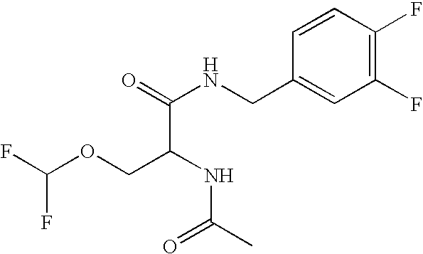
N(C(COC(F)F)C(NCC1=CC(F)=C(F)C=C1)=O)C(C)=O
